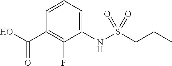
C1=CC(C(O)=O)=C(F)C(NS(CCC)(=O)=O)=C1
